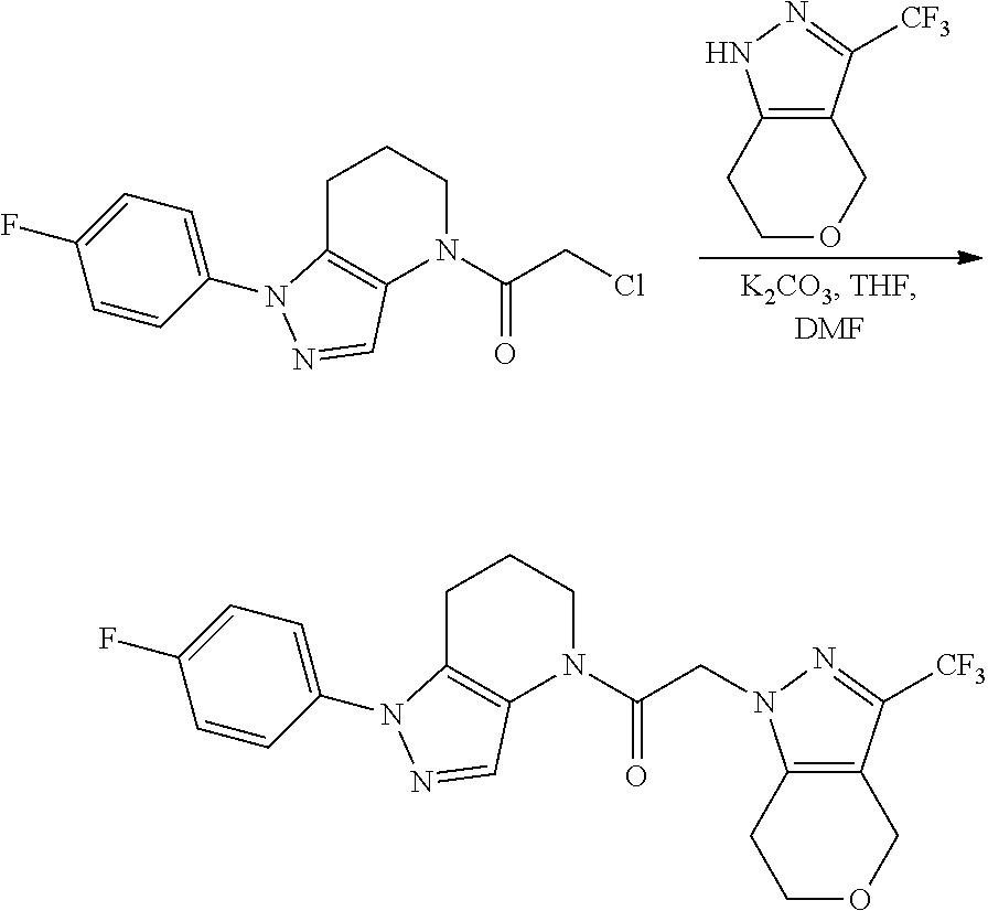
C1=CC(N2C3=C(N(C(CCl)=O)CCC3)C=N2)=CC=C1F.N1C2=C(C([CF3])=N1)COCC2.C1=CC(N2C3=C(N(C(CN4C5=C(C([CF3])=N4)COCC5)=O)CCC3)C=N2)=CC=C1F
